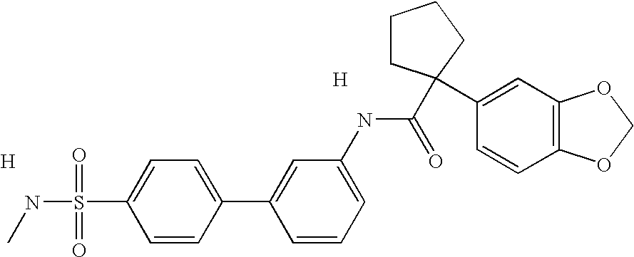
C1CC(C2=CC3=C(C=C2)OCO3)(C(=O)NC2=CC=CC(C3=CC=C(S(=O)(=O)NC)C=C3)=C2)CC1.[H].[H]
